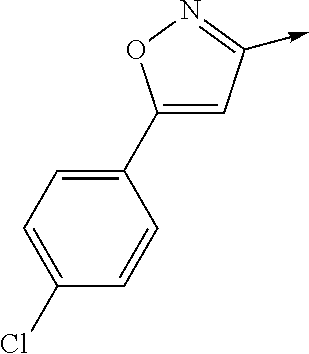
C1(C2=CC=C(Cl)C=C2)=CC(->C)=NO1
